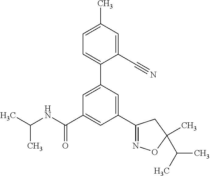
C1(C2=NOC(C)(C(C)C)C2)=CC(C2=CC=C(C)C=C2C#N)=CC(C(NC(C)C)=O)=C1
